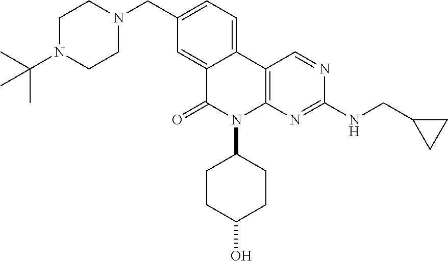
C12=CC=C(CN3CCN(C(C)(C)C)CC3)C=C1C(=O)N(C1CCC(O)CC1)C1=C2C=NC(NCC2CC2)=N1
